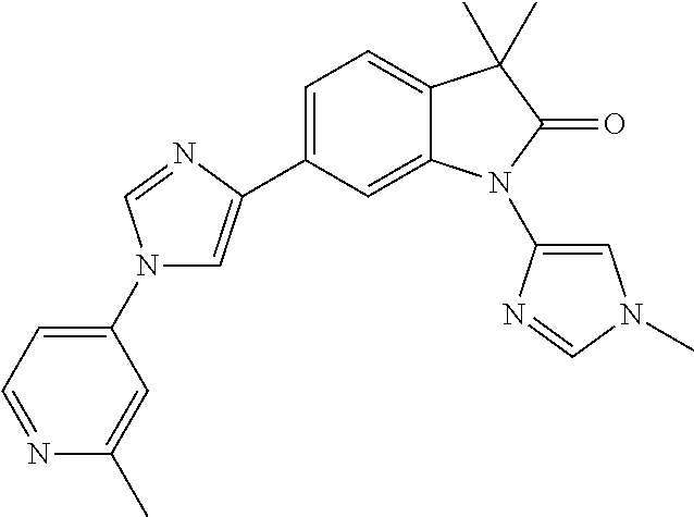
C1=C(C2=CN(C3=CC=NC(C)=C3)C=N2)C=C2C(=C1)C(C)(C)C(=O)N2C1=CN(C)C=N1
